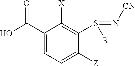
OC(C1=CC=C([Z])C(S(=N[CN])[R])=C1[X])=O
